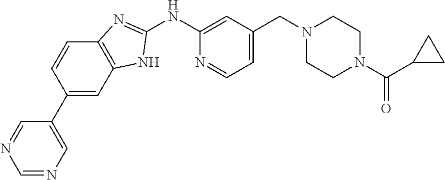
C1(NC2=NC3=C(N2)C=C(C2=CN=CN=C2)C=C3)=CC(CN2CCN(C(=O)C3CC3)CC2)=CC=N1
